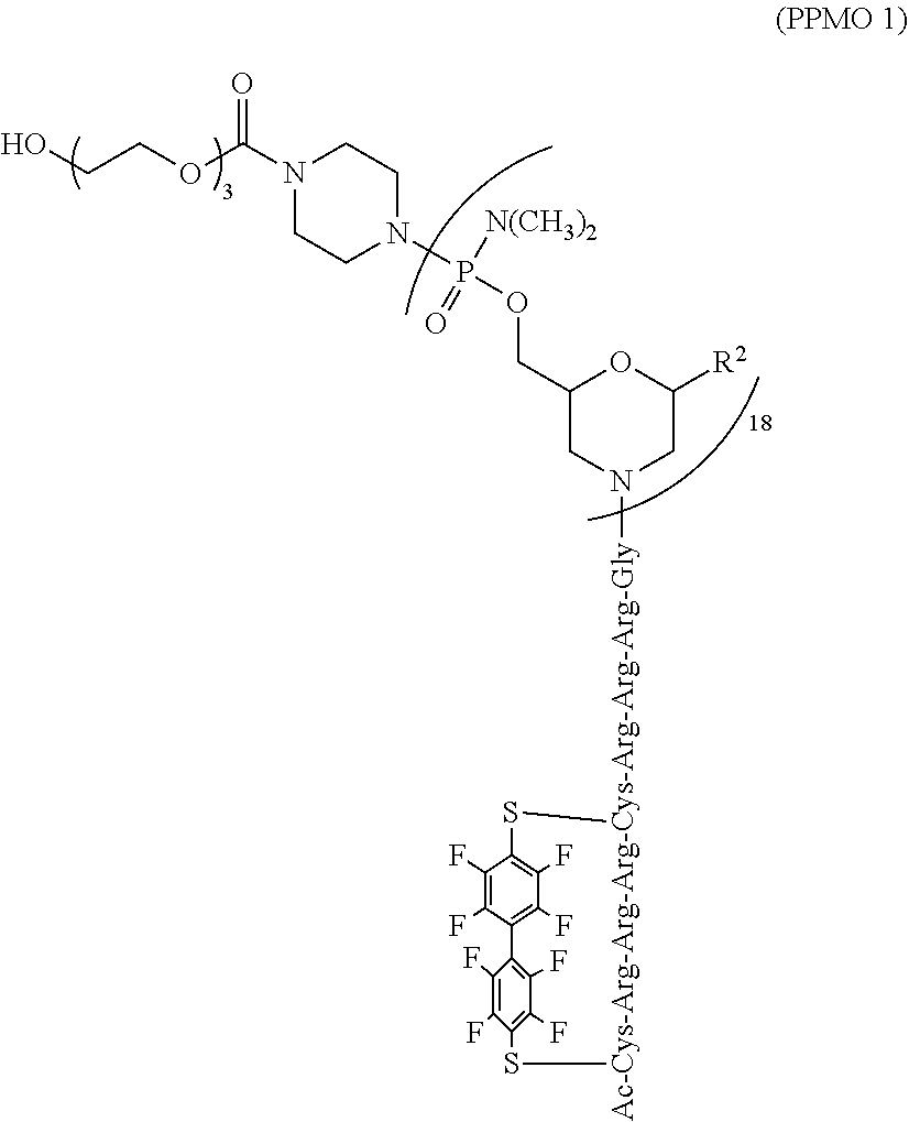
[Ac-Cys-Arg-Arg-Arg-Cys-Arg-Arg-Arg-Gly]1(N2CC([R2])OC(COP([N(CH3)2])(=O)N3CCN(C(=O)OCCO)CC3)C2)SC2=C(F)C(F)=C(C(F)=C2F)C2=C(F)C(F)=C(S1)C(F)=C2F
